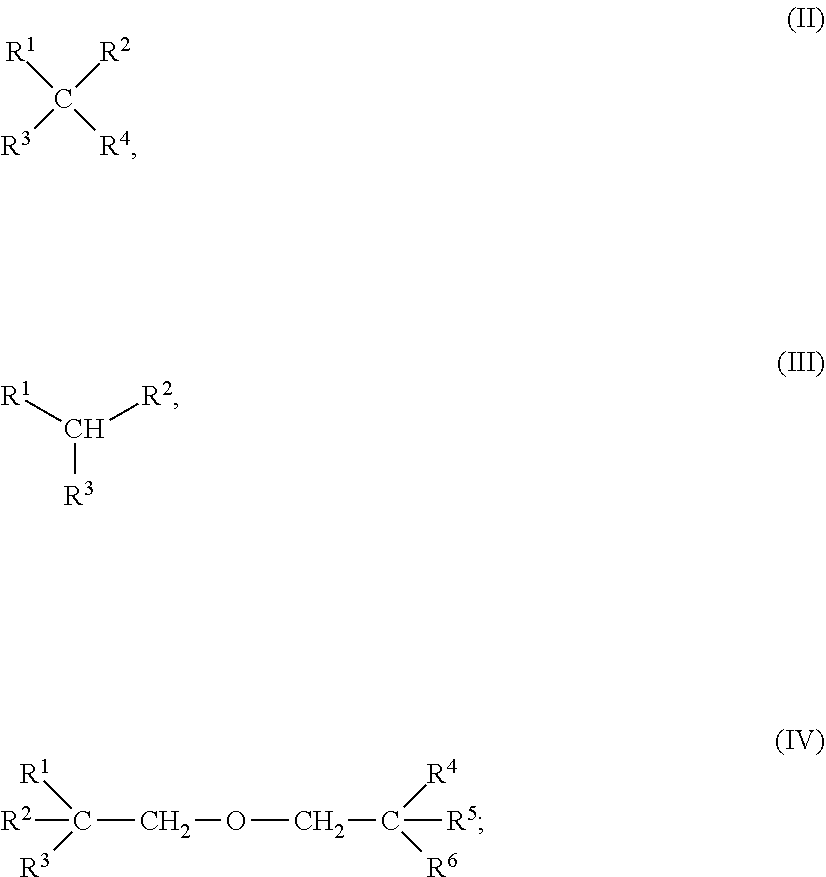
[R1]C([R4])([R2])[R3].[R1]C([R2])[R3].C(COCC([R6])([R4])[R5])([R3])([R1])[R2]
